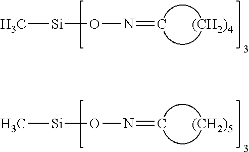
[Si](ON=C)C.[(CH2)4].[Si](ON=C)C.[(CH2)5]
